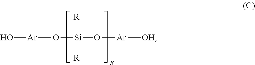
O([Si](O[Ar][OH])([R])[R])[Ar]O
